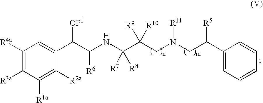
C1(C(CN(CC(C(NC(C(C2=CC([R4a])=C([R3a])C([R1a])=C2[R2a])[OP1])[R6])([R7])[R8])([R10])[R9])[R11])[R5])=CC=CC=C1
